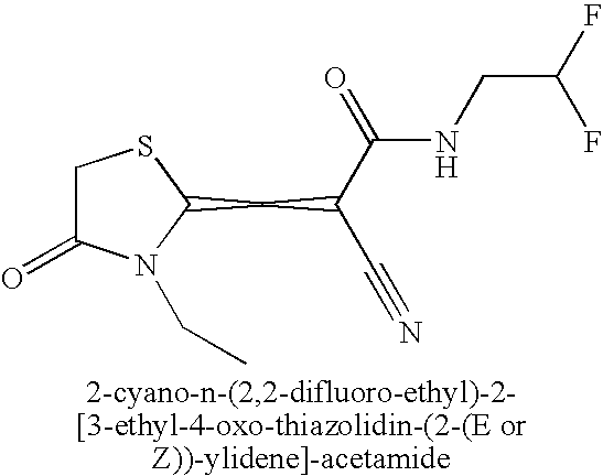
C1C(=O)N(CC)C(CC(C(=O)NCC(F)F)C#N)S1
